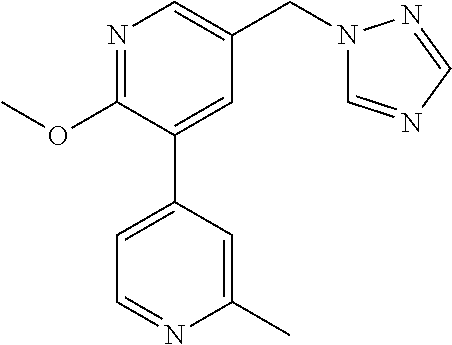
N1=C(OC)C(C2=CC=NC(C)=C2)=CC(CN2C=NC=N2)=C1
